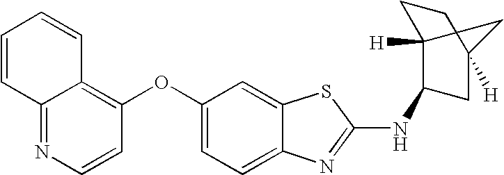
N1=C2C(=C(OC3=CC=C4C(=C3)SC(NC3C5([H])CCC([H])(C3)C5)=N4)C=C1)C=CC=C2
